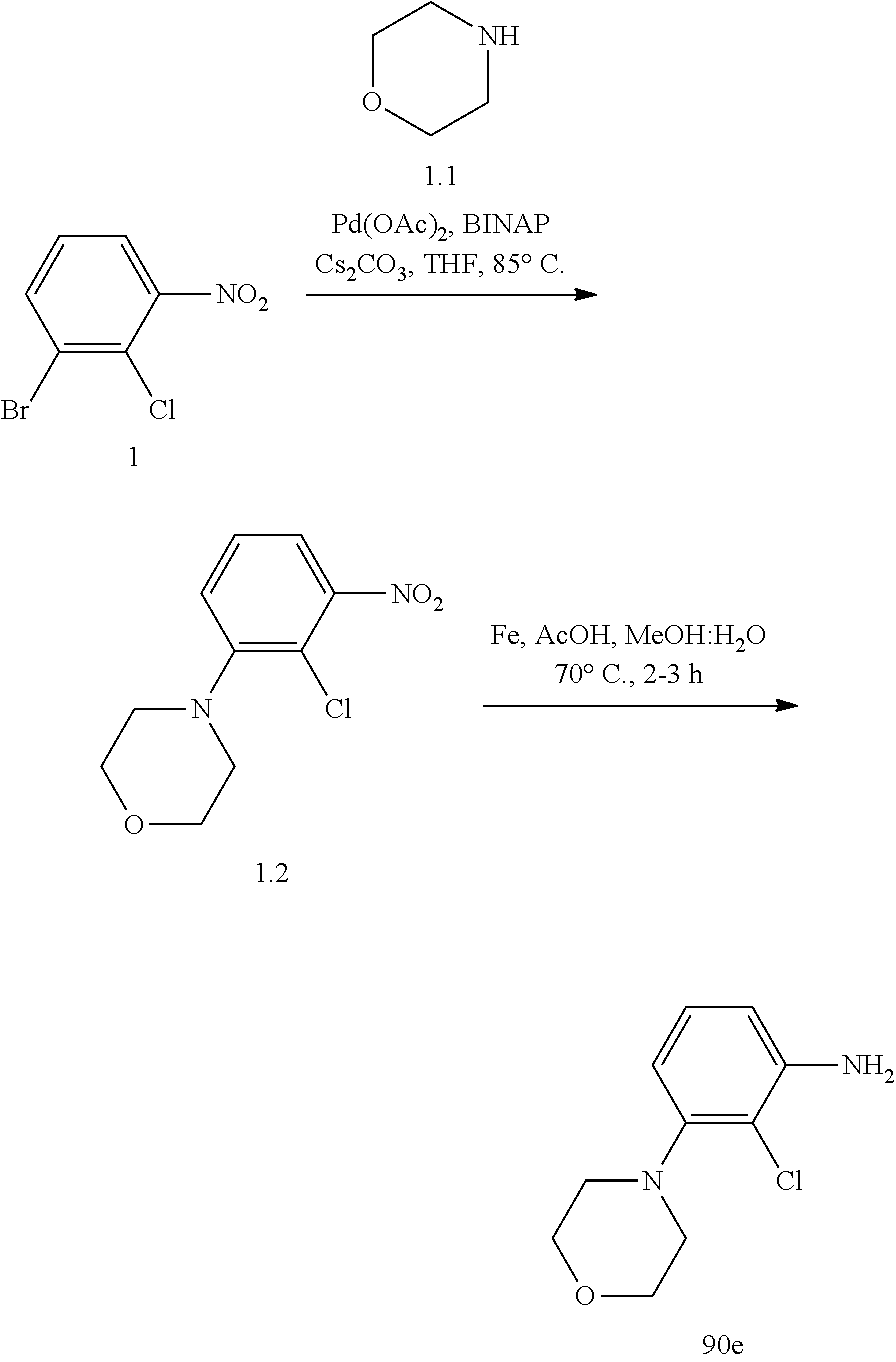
C1(Br)=C(Cl)C([NO2])=CC=C1.C1OCCNC1.C1(N2CCOCC2)=C(Cl)C([NO2])=CC=C1.C1(N2CCOCC2)=C(Cl)C(N)=CC=C1
